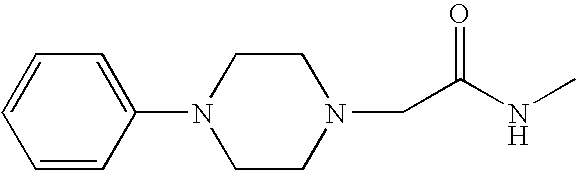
N1(CC(NC)=O)CCN(C2=CC=CC=C2)CC1
